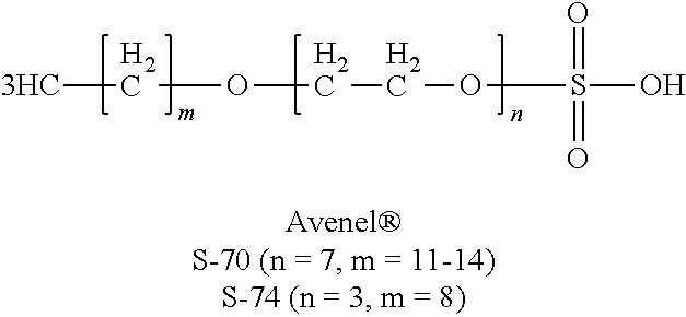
[3HC]COCCOS(=O)(=O)O
